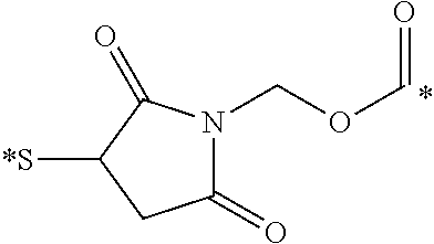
C(OC=O)N1C(=O)CC([*S])C1=O
